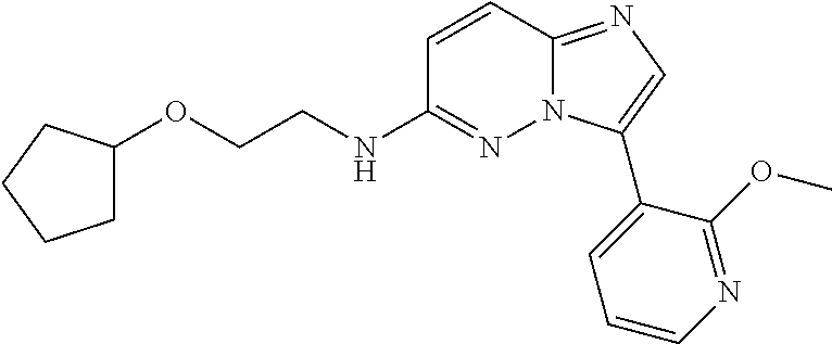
C1=CC2=NC=C(C3=CC=CN=C3OC)N2N=C1NCCOC1CCCC1
